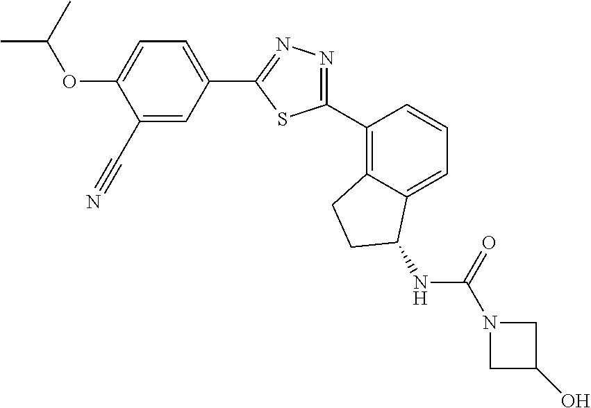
C1(C#N)=CC(C2=NN=C(C3=C4C(=CC=C3)C(NC(N3CC(O)C3)=O)CC4)S2)=CC=C1OC(C)C
